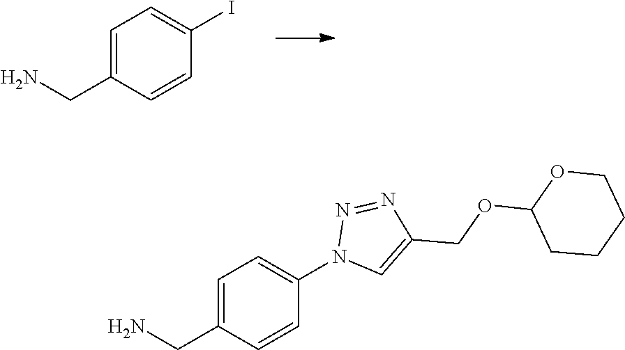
C1=C(CN)C=CC(I)=C1.C1=C(COC2CCCCO2)N=NN1C1=CC=C(CN)C=C1
